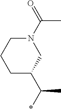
C1CC(C(C)*)CN(C(C)=O)C1
